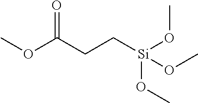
O(C(CC[Si](OC)(OC)OC)=O)C
